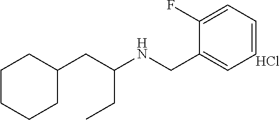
C(NCC1=CC=CC=C1F)(CC1CCCCC1)CC.Cl
